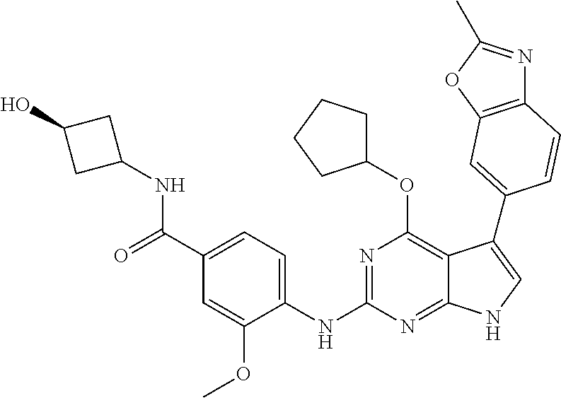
N(C1=NC(OC2CCCC2)=C2C(=N1)NC=C2C1=CC2=C(N=C(C)O2)C=C1)C1=CC=C(C(NC2CC(O)C2)=O)C=C1OC
